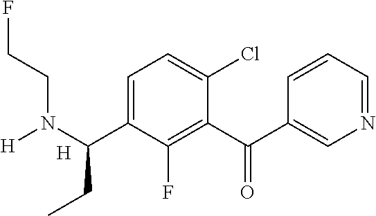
N1=CC=CC(C(C2=C(F)C(C(N([H])CCF)CC)=CC=C2Cl)=O)=C1.[H]
